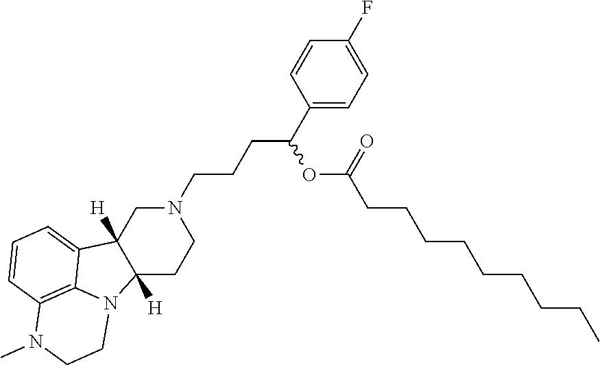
C12([H])C([H])(CN(CCCC(C3=CC=C(F)C=C3)OC(CCCCCCCCC)=O)CC1)C1=CC=CC3=C1N2CCN3C
